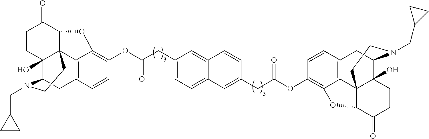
C1CC2(O)C34C(C1=O)OC1=C(OC(CC5=CC=C6C(=C5)C=CC(CC(=O)OC5=C7C8=C(C=C5)CC5C9(O)C8(C(C(=O)CC9)O7)CCN5CC5CC5)=C6)=O)C=CC(=C31)CC2N(CC1CC1)CC4
